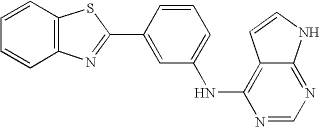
C12=C(C=CC=C1)SC(C1=CC(NC3=C4C(=NC=N3)NC=C4)=CC=C1)=N2
